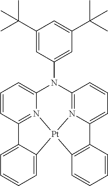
C1=CC2=N3C(=C1)N(C1=CC(C(C)(C)C)=CC(C(C)(C)C)=C1)C1=N4C(=CC=C1)C1=C([Pt]34C3=CC=CC=C23)C=CC=C1
